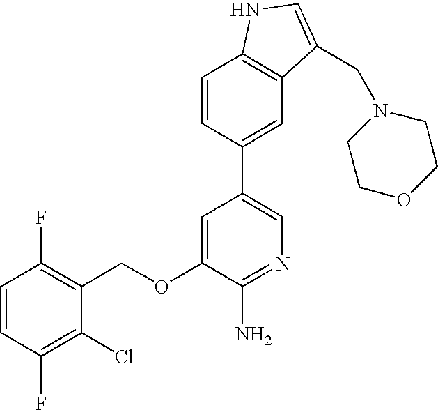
C1=CC(F)=C(Cl)C(COC2=CC(C3=CC4=C(C=C3)NC=C4CN3CCOCC3)=CN=C2N)=C1F
